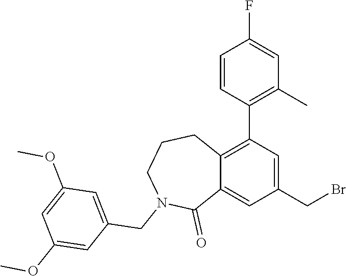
C1=CC(C2=C3C(=CC(CBr)=C2)C(=O)N(CC2=CC(OC)=CC(OC)=C2)CCC3)=C(C)C=C1F
